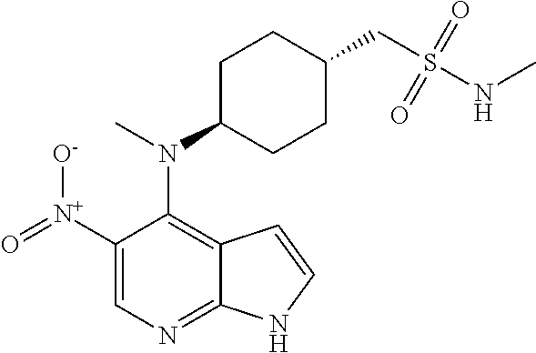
C1([N+](=O)[O-])=CN=C2C(=C1N(C)C1CCC(CS(NC)(=O)=O)CC1)C=CN2
